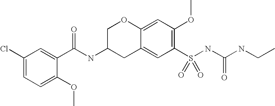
C1(Cl)=CC=C(OC)C(C(NC2CC3=CC(S(NC(NCC)=O)(=O)=O)=C(OC)C=C3OC2)=O)=C1
